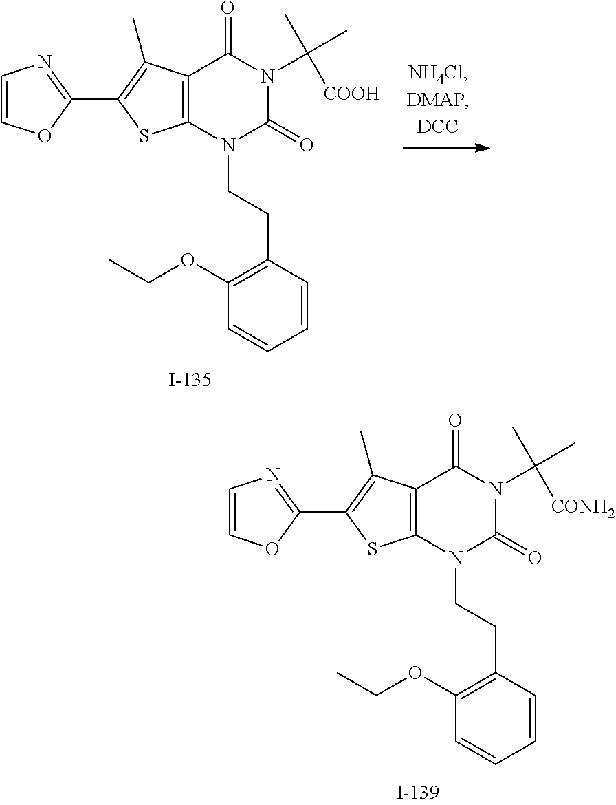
C1=COC(C2=C(C)C3=C(S2)N(CCC2=C(OCC)C=CC=C2)C(=O)N(C(C)(C)[CONH2])C3=O)=N1.C1=COC(C2=C(C)C3=C(S2)N(CCC2=C(OCC)C=CC=C2)C(=O)N(C(C)(C)[COOH])C3=O)=N1
